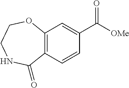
C12=C(C=CC(C([OMe])=O)=C1)C(=O)NCCO2
